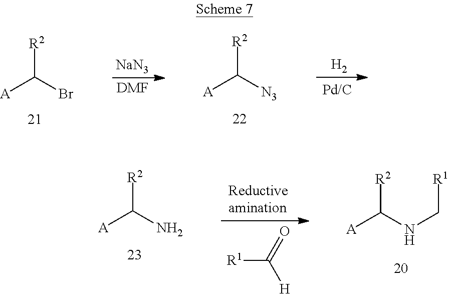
[NaN3].[DMF].[H2].[R2]C(Br)[A].[R2]C([N3])[A].[R1]C(=O)[H].[R2]C(N)[A].[R2]C([A])NC[R1]
